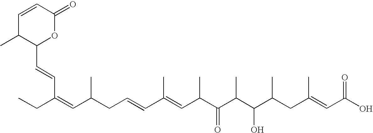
C1=CC(=O)OC(C=CC(=CC(C)CC=CC(C)=CC(C)C(=O)C(C)C(O)C(C)CC(C)=CC(=O)O)CC)C1C
